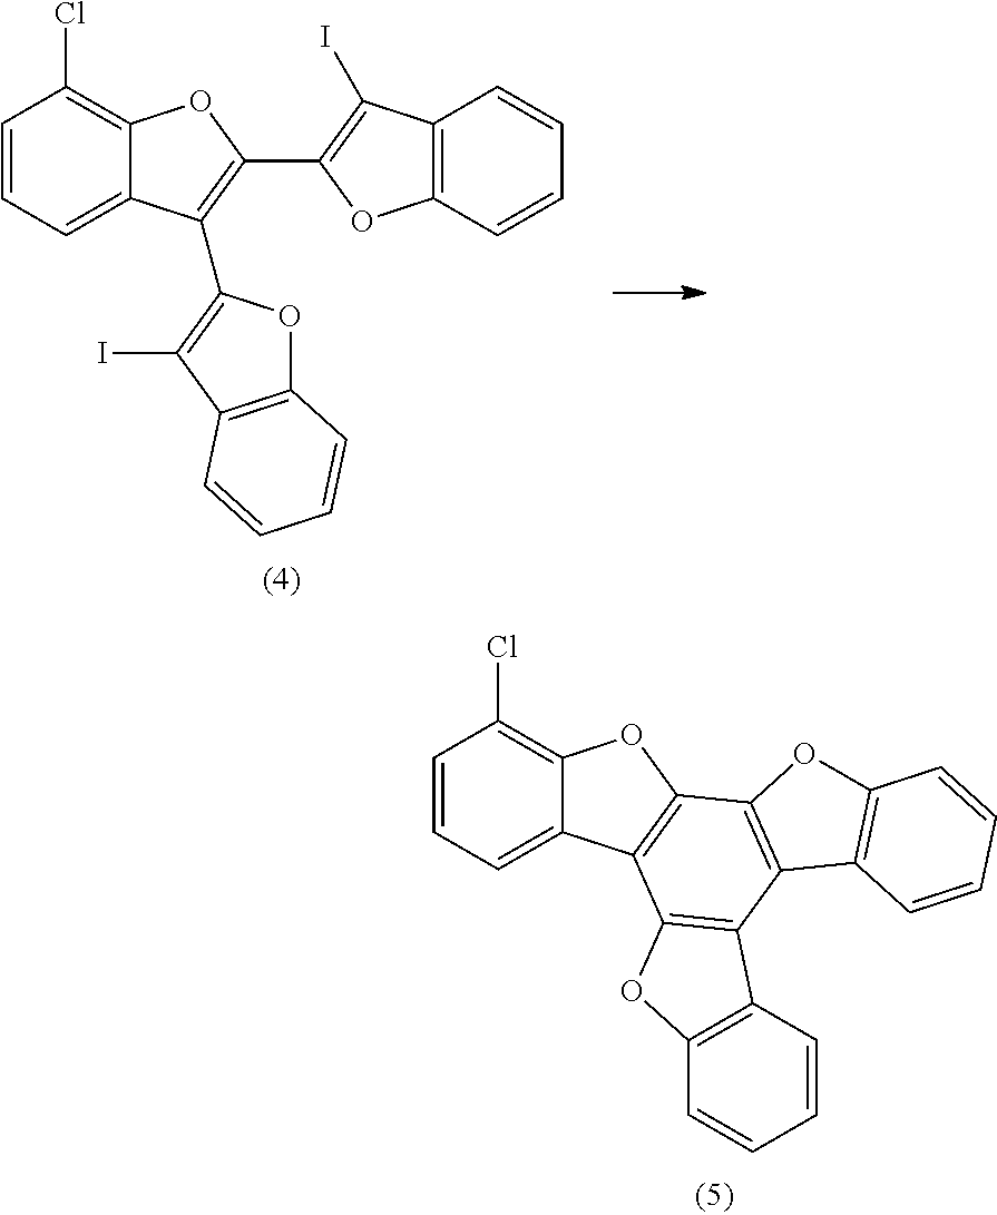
C1=CC=C2C(=C1Cl)OC1=C2C2=C(C3=C1OC1=C3C=CC=C1)C1=C(O2)C=CC=C1.C1=CC=C2C(=C1Cl)OC(C1=C(I)C3=C(O1)C=CC=C3)=C2C1=C(I)C2=C(O1)C=CC=C2
